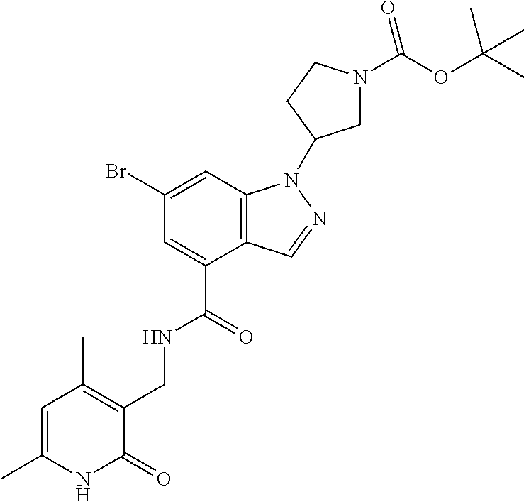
C12=C(C=C(Br)C=C1C(=O)NCC1=C(C)C=C(C)NC1=O)N(C1CN(C(OC(C)(C)C)=O)CC1)N=C2
